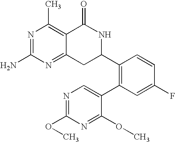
C12=NC(N)=NC(C)=C1C(=O)NC(C1=C(C3=CN=C(OC)N=C3OC)C=C(F)C=C1)C2
